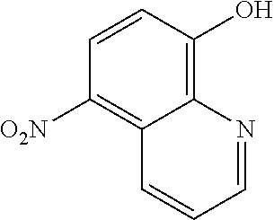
C12=C(O)C=CC([O2N])=C1C=CC=N2
